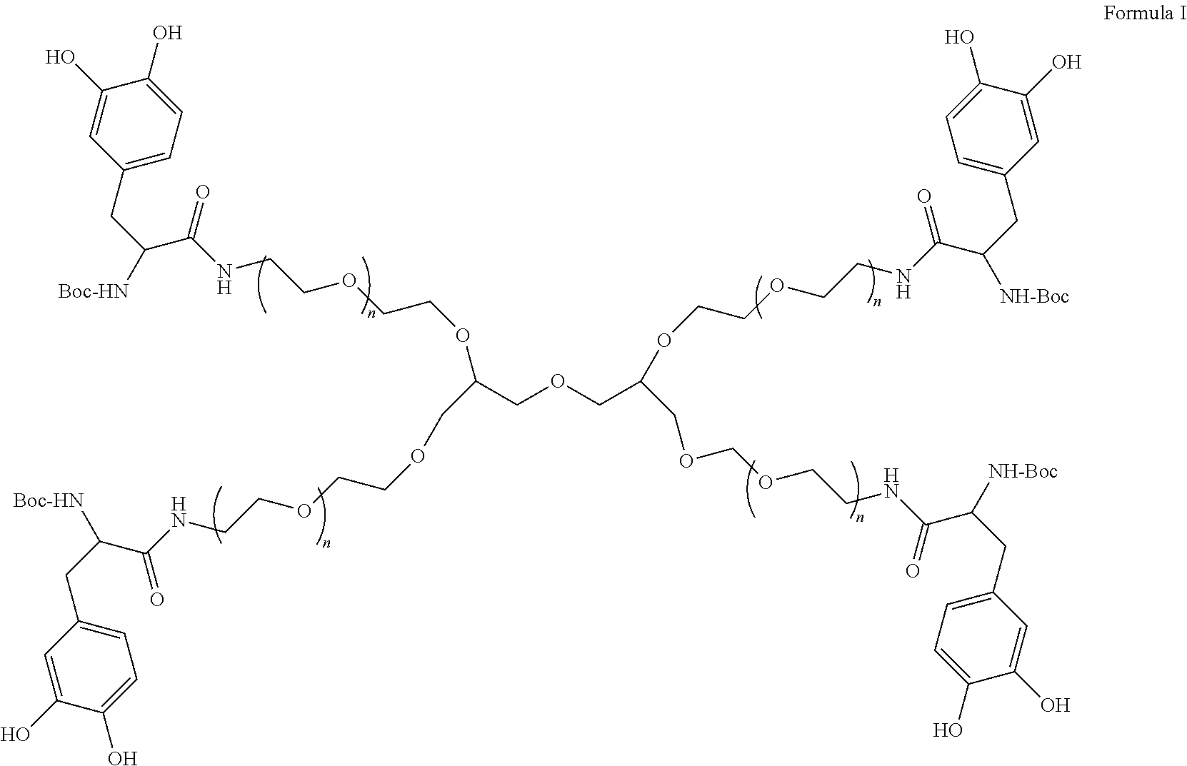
C1(O)=CC(CC([Boc-HN])C(NCCOCCOC(COCCOCCNC(C([Boc-HN])CC2=CC=C(O)C(O)=C2)=O)COCC(OCCOCCNC(C(CC2=CC=C(O)C(O)=C2)[NH-Boc])=O)COCOCCNC(=O)C([NH-Boc])CC2=CC=C(O)C(O)=C2)=O)=CC=C1O
